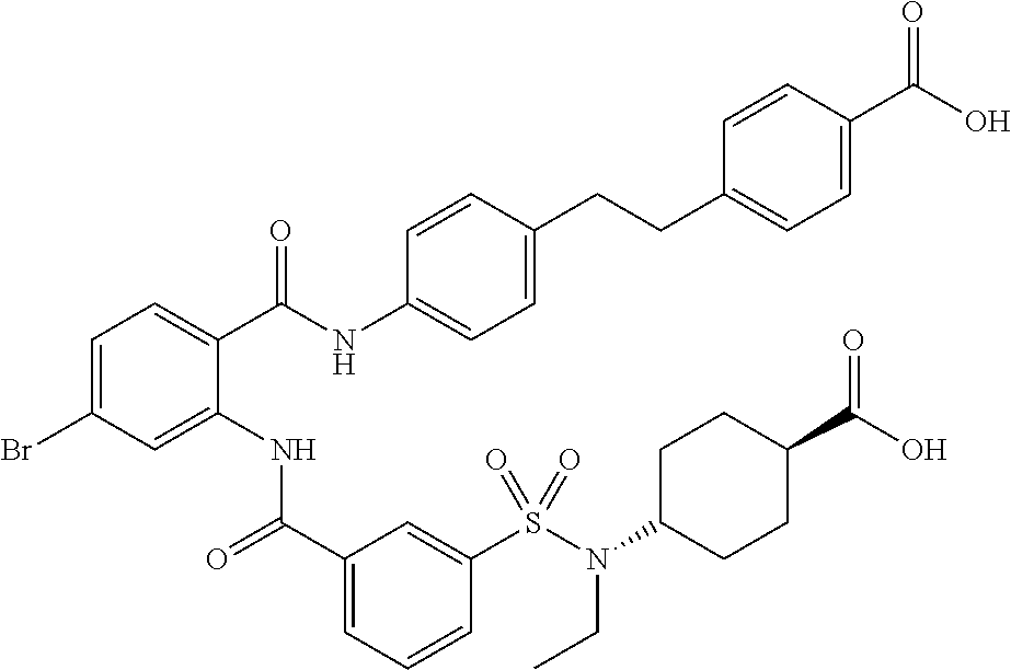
C1=C(Br)C=C(NC(C2=CC=CC(S(N(CC)C3CCC(C(=O)O)CC3)(=O)=O)=C2)=O)C(C(NC2=CC=C(CCC3=CC=C(C(O)=O)C=C3)C=C2)=O)=C1
